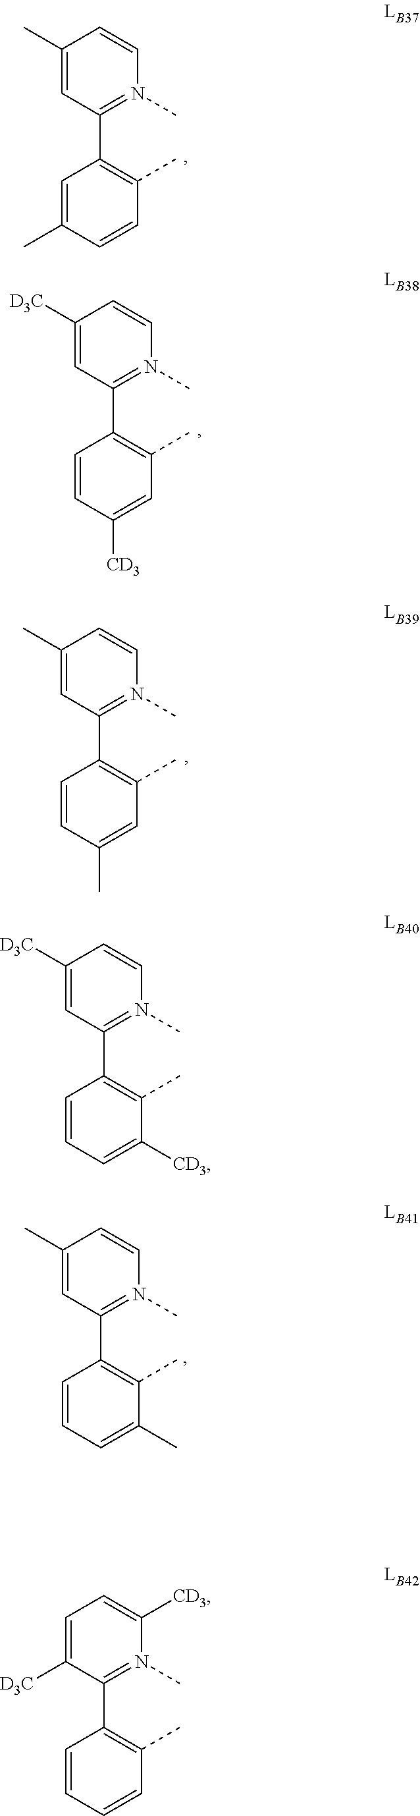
C1(C)=CC(C2=C(C)C=CC(C)=C2)=N(C)C=C1.C1([D3C])=CC(C2=C(C)C=C([CD3])C=C2)=N(C)C=C1.C1(C)=CC(C2=C(C)C=C(C)C=C2)=N(C)C=C1.C1(C)=CC(C2=C(C)C(C)=CC=C2)=N(C)C=C1.C1=C([D3C])C(C2=C(C)C=CC=C2)=N(C)C([CD3])=C1.C1([D3C])=CC(C2=C(C)C([CD3])=CC=C2)=N(C)C=C1
